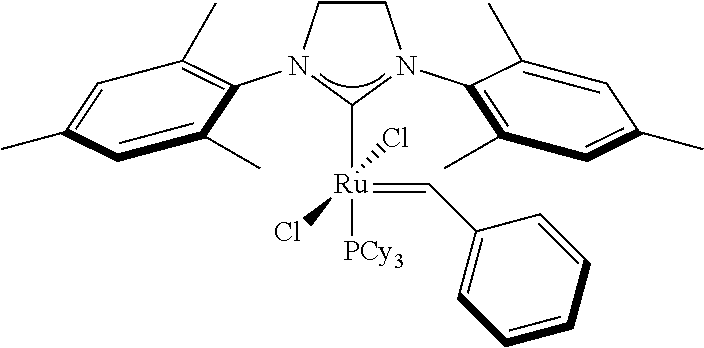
C1([Ru]([PCy3])(=CC2=CC=CC=C2)(Cl)Cl)N(C2=C(C)C=C(C)C=C2C)CCN1C1=C(C)C=C(C)C=C1C
